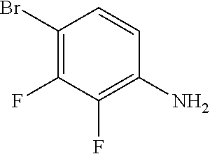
BrC1=C(F)C(F)=C(N)C=C1
